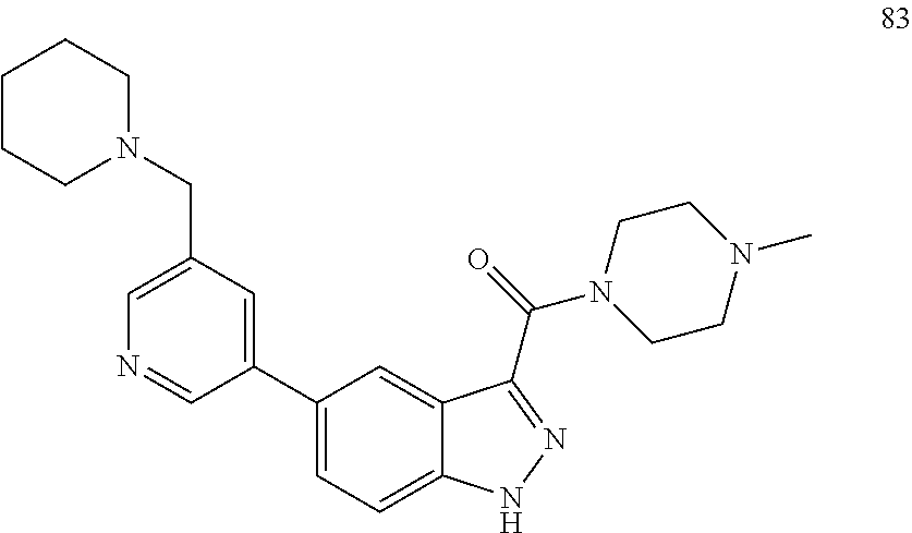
C1(C2=CC(CN3CCCCC3)=CN=C2)=CC=C2C(=C1)C(C(=O)N1CCN(C)CC1)=NN2
